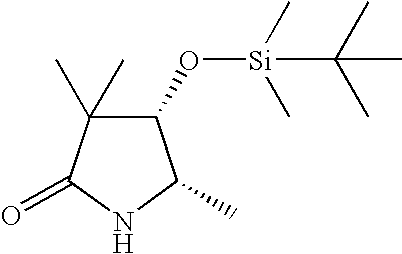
N1C(C)C(O[Si](C)(C)C(C)(C)C)C(C)(C)C1=O
